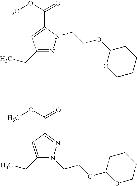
C1(CC)=NN(CCOC2OCCCC2)C(C(=O)OC)=C1.C1(CC)=CC(C(=O)OC)=NN1CCOC1OCCCC1
